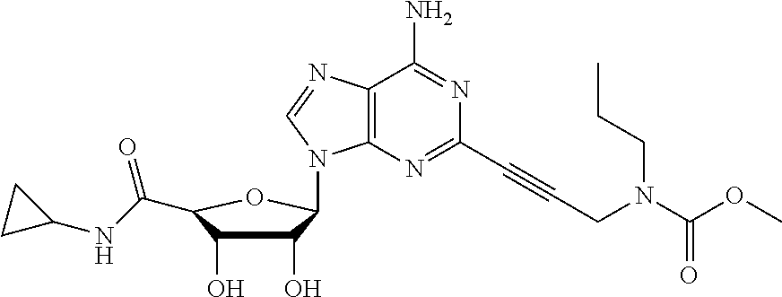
C12=C(N=CN1C1C(O)C(O)C(C(NC3CC3)=O)O1)C(N)=NC(C#CCN(C(OC)=O)CCC)=N2
